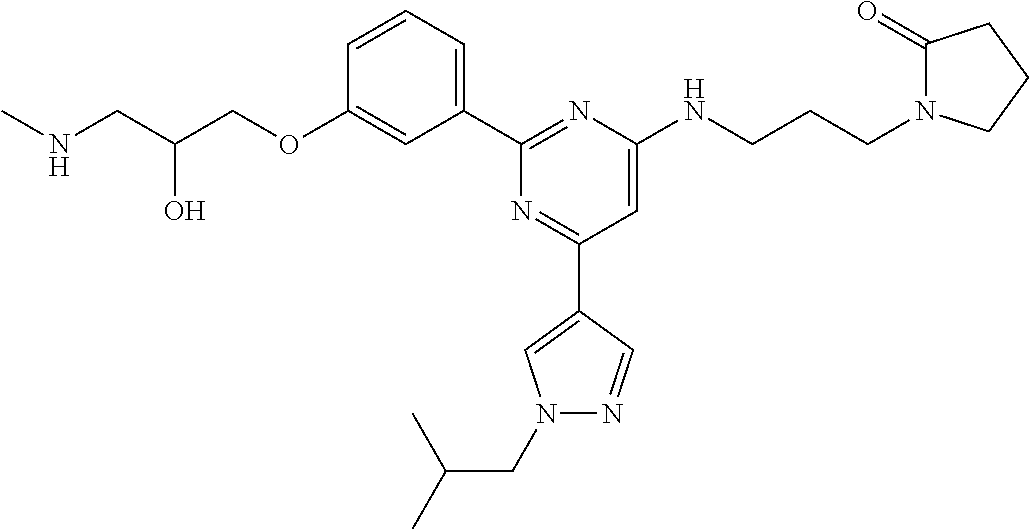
C1=CC=C(C2=NC(NCCCN3C(=O)CCC3)=CC(C3=CN(CC(C)C)N=C3)=N2)C=C1OCC(CNC)O
